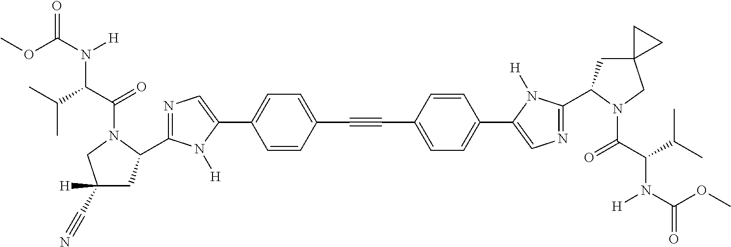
COC(=O)N(C(C(C)C)C(=O)N1C(C2=NC=C(C3=CC=C(C#CC4=CC=C(C5=CN=C(C6CC7(CN6C(=O)C(N([H])C(=O)OC)C(C)C)CC7)N5[H])C=C4)C=C3)N2[H])CC(C#N)([H])C1)[H]
